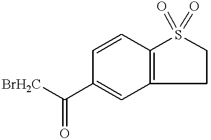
C1(C([BrH2C])=O)=CC2=C(C=C1)S(=O)(=O)CC2
